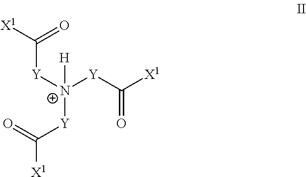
[X1]C(=O)[Y][N+]([Y]C([X1])=O)([Y]C([X1])=O)[H]
